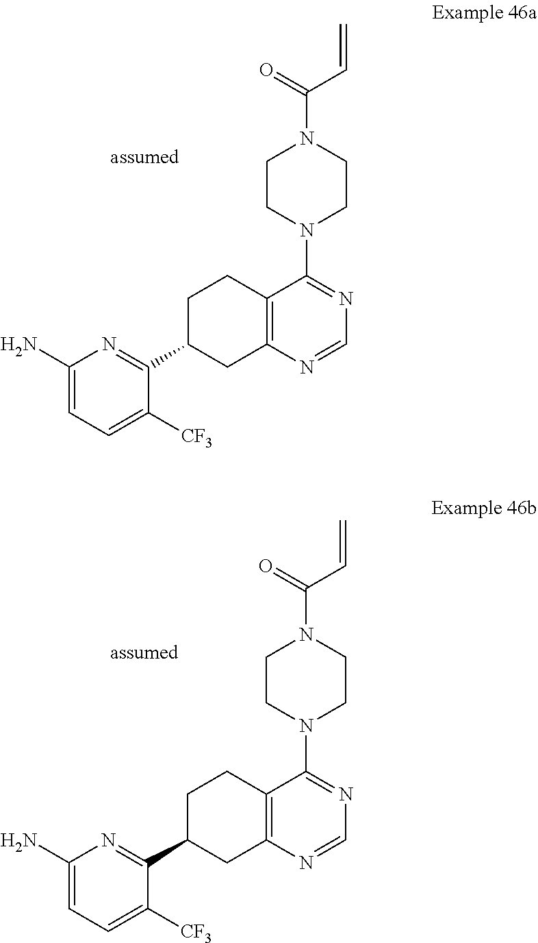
C1CN(C2=NC=NC3=C2CCC(C2=NC(N)=CC=C2[CF3])C3)CCN1C(=O)C=C.C1CN(C2=NC=NC3=C2CCC(C2=NC(N)=CC=C2[CF3])C3)CCN1C(=O)C=C
